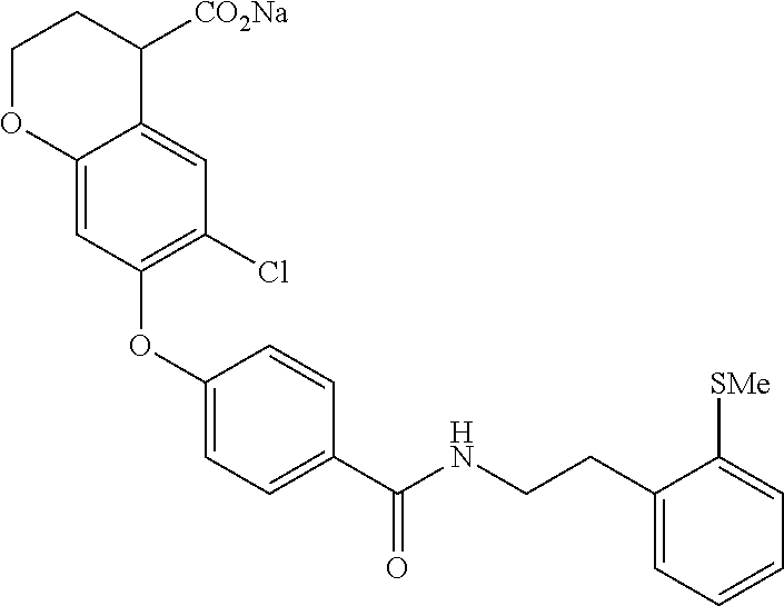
C1(OC2=C(Cl)C=C3C(=C2)OCCC3[CO2Na])=CC=C(C(NCCC2=CC=CC=C2[SMe])=O)C=C1
